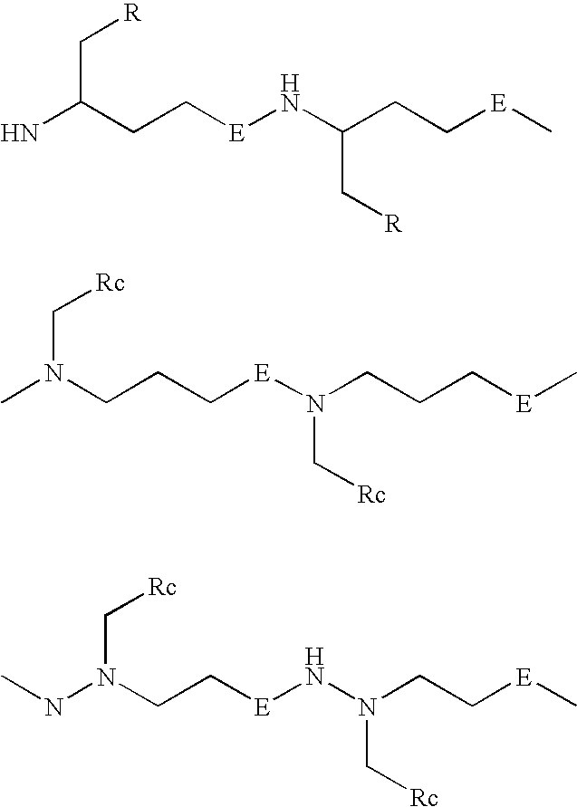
NC(CC[E]NC(CC[E]C)C[R])C[R].CN(CCC[E]N(CCC[E]C)C[Rc])C[Rc].CNN(CC[E]NN(CC[E]C)C[Rc])C[Rc]
